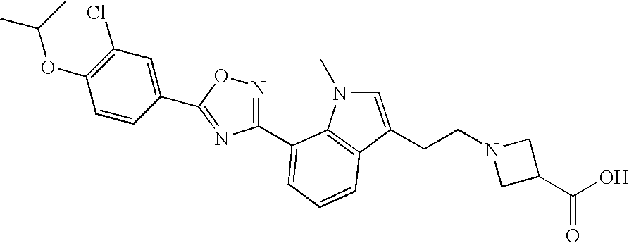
C1(C2=NC(C3=CC=CC4=C3N(C)C=C4CCN3CC(C(O)=O)C3)=NO2)=CC(Cl)=C(OC(C)C)C=C1
